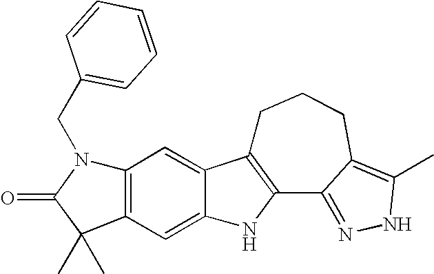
C1C2=C(C3=NNC(C)=C3CC1)NC1=CC3=C(C=C21)N(CC1=CC=CC=C1)C(=O)C3(C)C
